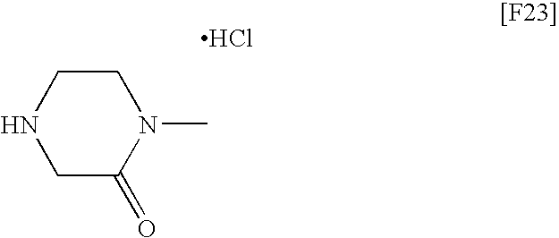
C1CNCC(=O)N1C.Cl
